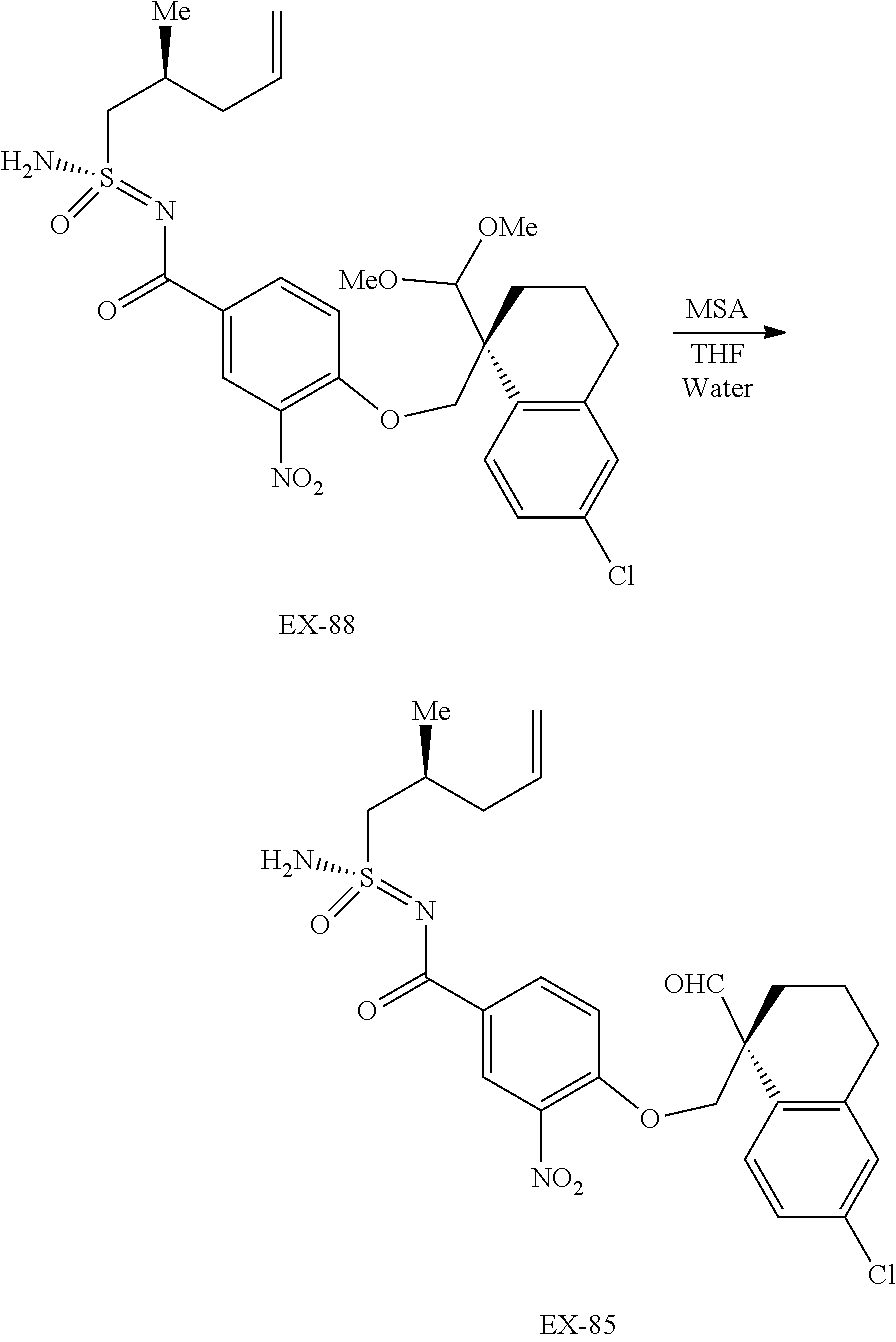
C1(C(=O)N=S(N)(CC([Me])CC=C)=O)=CC([NO2])=C(OCC2([OHC])C3=C(CCC2)C=C(Cl)C=C3)C=C1.[MSA].[THFWater].C1(C(=O)N=S(N)(CC([Me])CC=C)=O)=CC([NO2])=C(OCC2(C([MeO])[OMe])C3=C(CCC2)C=C(Cl)C=C3)C=C1
